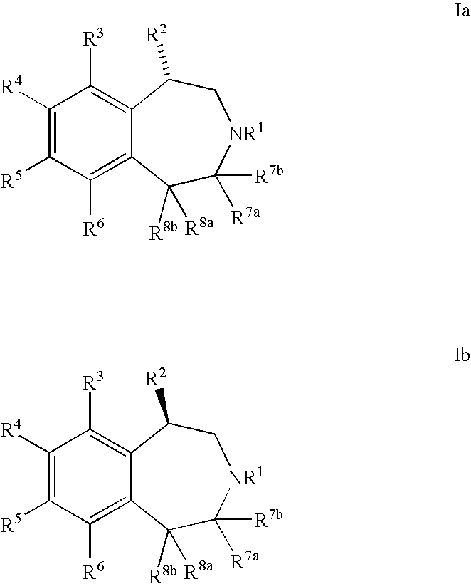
C1([R4])=C([R5])C([R6])=C2C(=C1[R3])C([R2])C[NR1]C([R7b])([R7a])C2([R8b])[R8a].C1([R4])=C([R5])C([R6])=C2C(=C1[R3])C([R2])C[NR1]C([R7b])([R7a])C2([R8b])[R8a]
